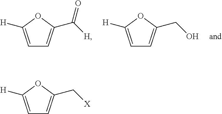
C1=C([H])OC(C([H])=O)=C1.C1=C([H])OC(CO)=C1.C1=C([H])OC(C[X])=C1
